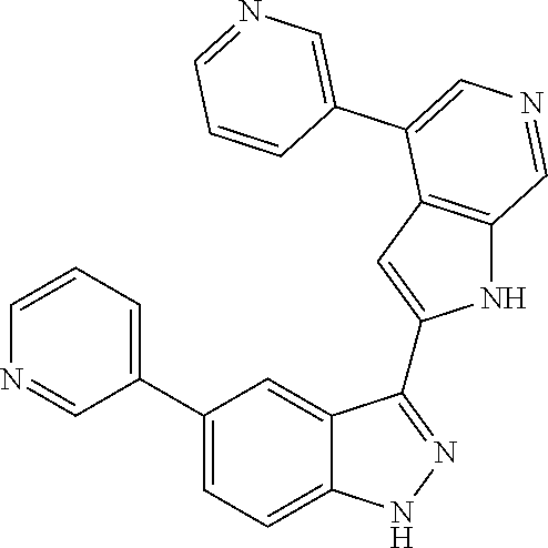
C1(C2=CC=C3C(=C2)C(C2=CC4=C(N2)C=NC=C4C2=CN=CC=C2)=NN3)=CC=CN=C1
